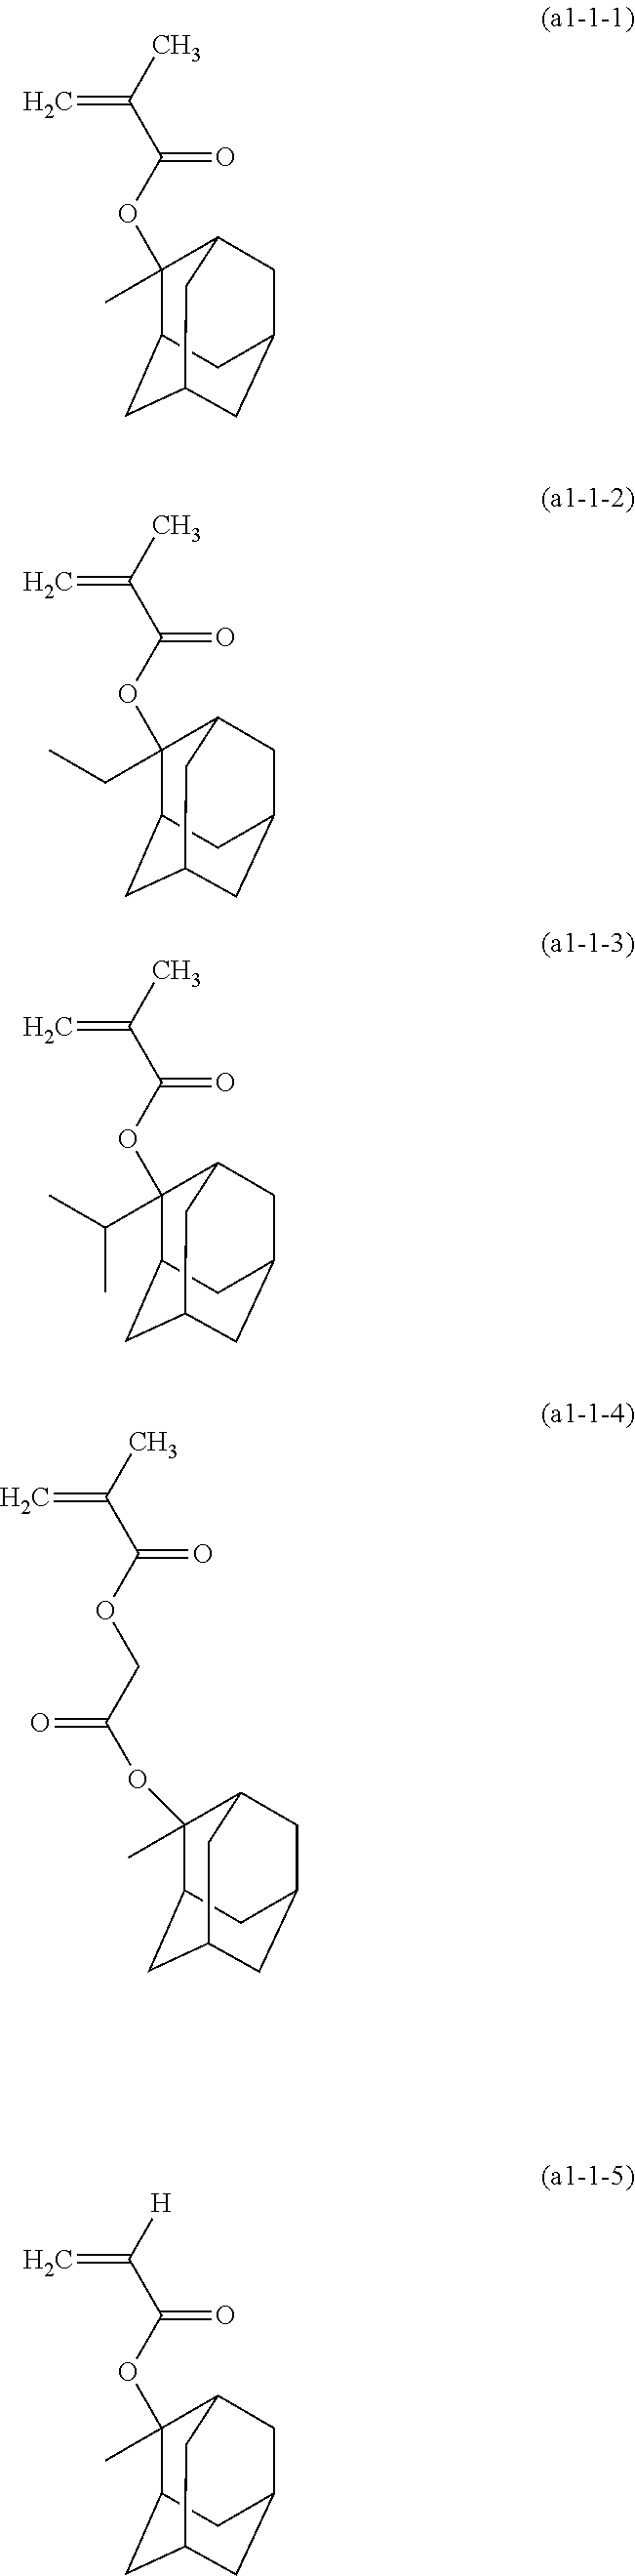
CC(=C)C(=O)OC1(C)C2CC3CC(CC1C3)C2.CC(=C)C(=O)OC1(CC)C2CC3CC(CC1C3)C2.CC(=C)C(=O)OC1(C(C)C)C2CC3CC(CC1C3)C2.CC(=C)C(=O)OCC(=O)OC1(C)C2CC3CC(CC1C3)C2.[H]C(=C)C(=O)OC1(C)C2CC3CC(CC1C3)C2
